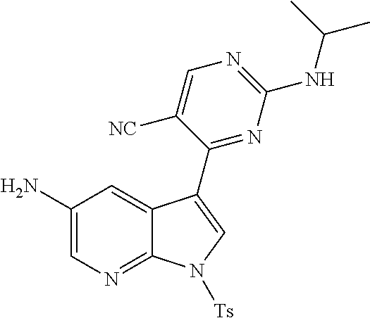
C1(N)=CN=C2C(=C1)C(C1=NC(NC(C)C)=NC=C1[NC])=CN2[Ts]
